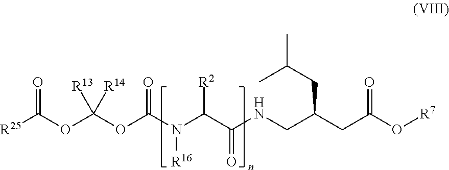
CC(CC(CNC(C(N(C(OC(OC([R25])=O)([R13])[R14])=O)[R16])[R2])=O)CC(O[R7])=O)C
